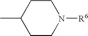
CC1CCN([R6])CC1
